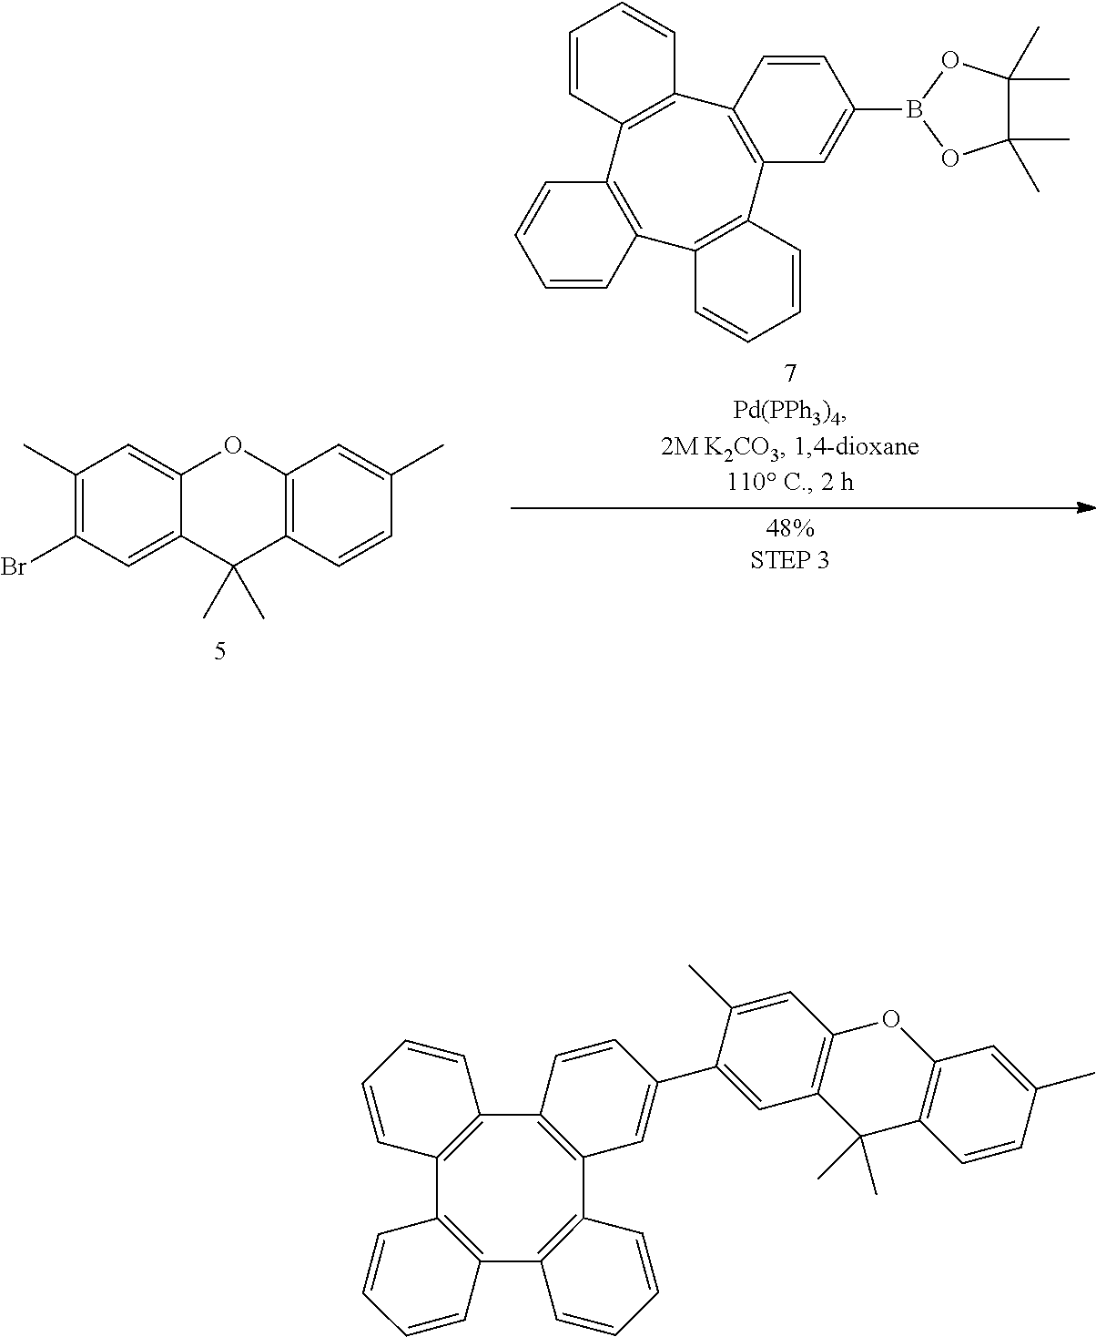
C12=C(C3=C(C4=C(C5=C1C=CC=C5)C=CC=C4)C=CC=C3)C=C(B1OC(C)(C)C(C)(C)O1)C=C2.C1(C)=C(Br)C=C2C(=C1)OC1=C(C2(C)C)C=CC(C)=C1.C12=C(C3=C(C4=C(C5=C1C=CC=C5)C=CC=C4)C=CC=C3)C=C(C1=CC3=C(C=C1C)OC1=C(C3(C)C)C=CC(C)=C1)C=C2
